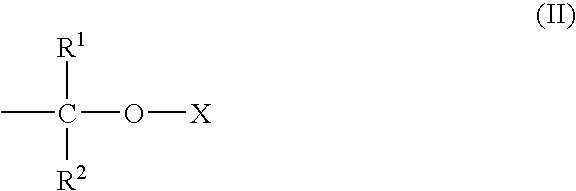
CC(O[X])([R1])[R2]
